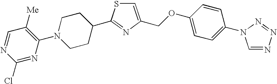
C1=C(COC2=CC=C(N3C=NN=N3)C=C2)N=C(C2CCN(C3=C([Me])C=NC(Cl)=N3)CC2)S1
